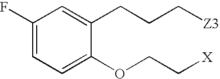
C1(F)=CC=C(OCC[X])C(CCC[Z3])=C1
